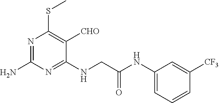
N1=C(N)N=C(NCC(NC2=CC=CC([CF3])=C2)=O)C([CHO])=C1SC
